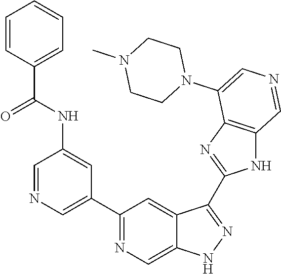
C1(C2=CN=CC(NC(=O)C3=CC=CC=C3)=C2)=NC=C2C(=C1)C(C1=NC3=C(N1)C=NC=C3N1CCN(C)CC1)=NN2
